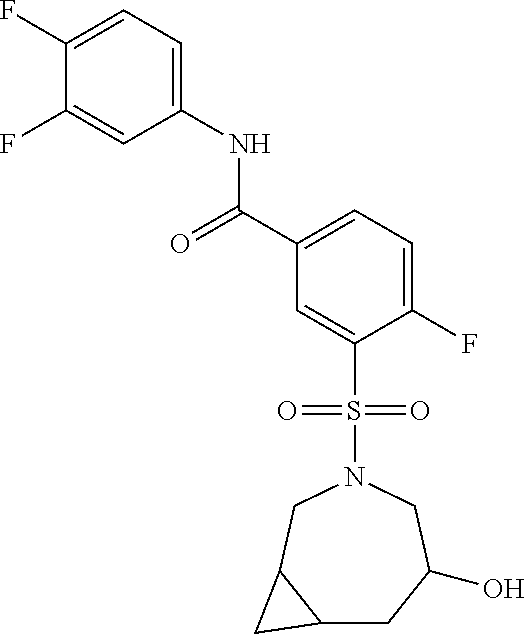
C1(F)=CC=C(NC(C2=CC=C(F)C(S(=O)(=O)N3CC4C(CC(O)C3)C4)=C2)=O)C=C1F
